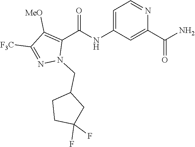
C1=C(NC(C2=C([MeO])C([F3C])=NN2CC2CCC(F)(F)C2)=O)C=C(C(N)=O)N=C1
